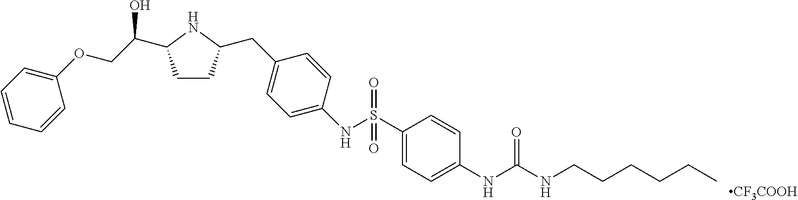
C1(OCC(O)C2CCC(CC3=CC=C(NS(=O)(=O)C4=CC=C(NC(NCCCCCC)=O)C=C4)C=C3)N2)=CC=CC=C1.[CF3COOH]
